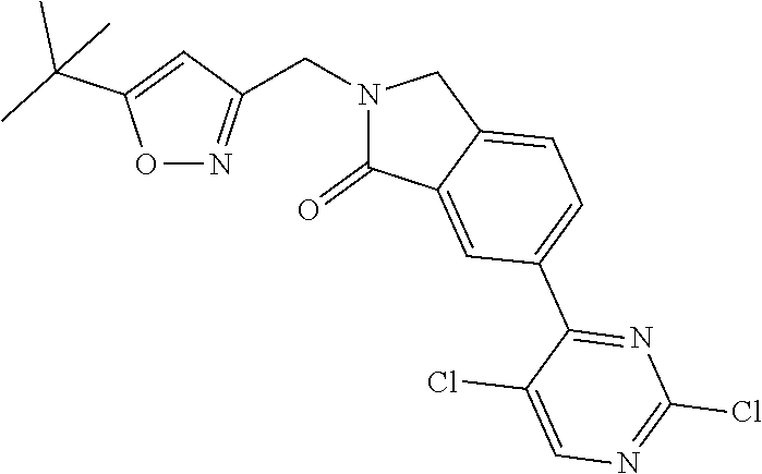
O1N=C(CN2C(=O)C3=CC(C4=NC(Cl)=NC=C4Cl)=CC=C3C2)C=C1C(C)(C)C
